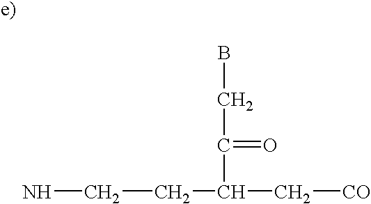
NCCC(C(CB)=O)C[CO]
